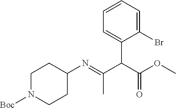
C1(Br)=CC=CC=C1C(C(OC)=O)C(=NC1CCN([Boc])CC1)C
